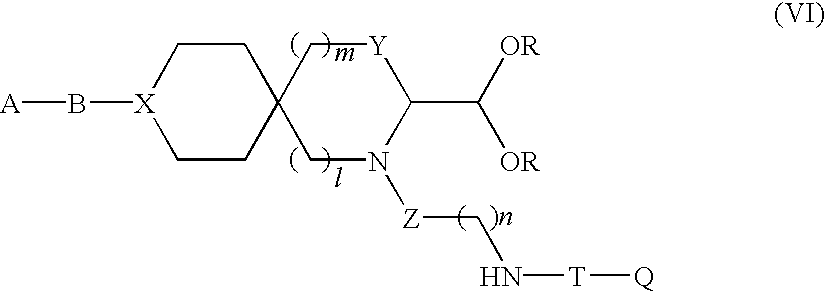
[A]B[X]1CCC2(CC1)CN([Z]CN[T][Q])C(C([OR])[OR])[Y]C2
